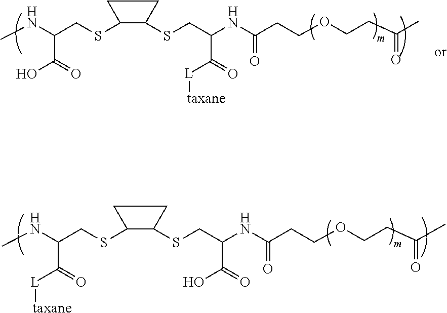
C1CC(SCC(NC)C(=O)O)C1SCC(NC(CCOCCC(C)=O)=O)C([L][taxane])=O.C1CC(SCC(NC)C(=O)[L][taxane])C1SCC(NC(CCOCCC(C)=O)=O)C(O)=O
